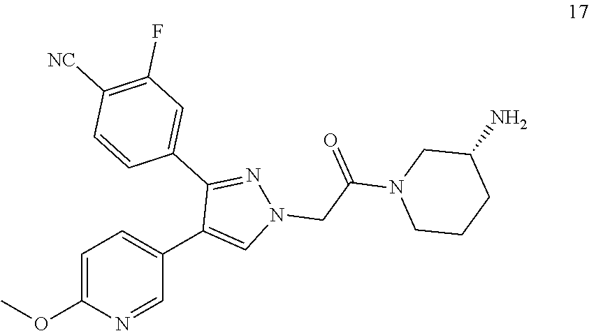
C1=C(OC)N=CC(C2=CN(CC(N3CCCC(N)C3)=O)N=C2C2=CC(F)=C([NC])C=C2)=C1
